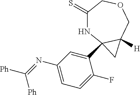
C1(=S)NC2(C3=CC(N=C([Ph])[Ph])=CC=C3F)C([H])(COC1)C2
